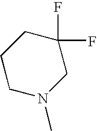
C1N(C)CC(F)(F)CC1
